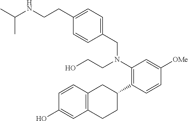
C1=CC2=C(C=C1O)CCC(C1=C(N(CCO)CC3=CC=C(CCNC(C)C)C=C3)C=C([OMe])C=C1)C2
